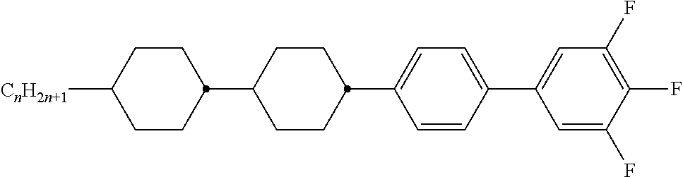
C1CC([CnH2n+1])CCC1C1CCC(C2=CC=C(C3=CC(F)=C(F)C(F)=C3)C=C2)CC1
